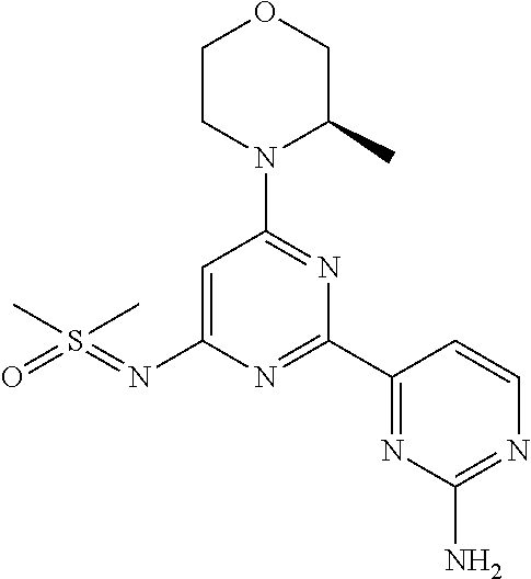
O1CCN(C2=NC(C3=NC(N)=NC=C3)=NC(N=S(=O)(C)C)=C2)C(C)C1
